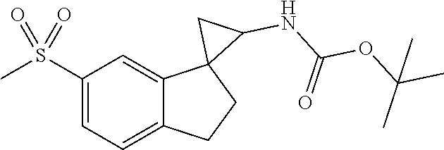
C1(S(C)(=O)=O)=CC=C2C(=C1)C1(CC2)C(NC(OC(C)(C)C)=O)C1
